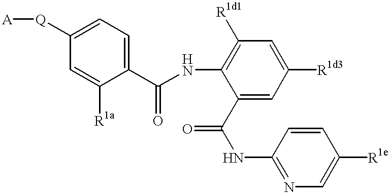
[A][Q]C1=CC=C(C(NC2=C([R1d1])C=C([R1d3])C=C2C(NC2=NC=C([R1e])C=C2)=O)=O)C([R1a])=C1
